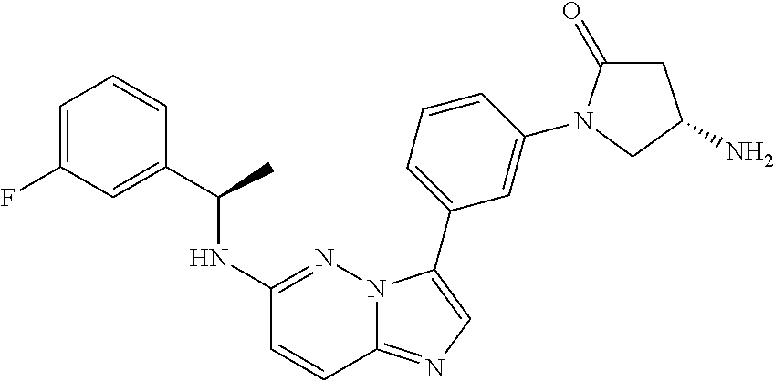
N(C1=NN2C(=NC=C2C2=CC=CC(N3C(=O)CC(N)C3)=C2)C=C1)C(C1=CC(F)=CC=C1)C
